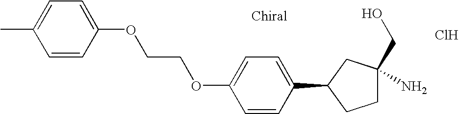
Cl.C1=CC(C2CCC(N)(CO)C2)=CC=C1OCCOC1=CC=C(C)C=C1
